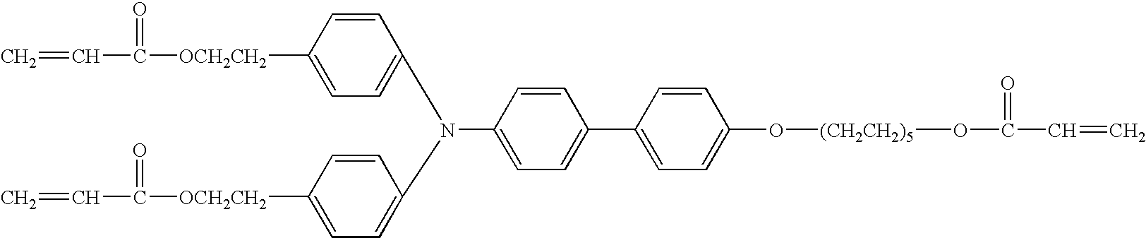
C1([OCH2CH2]C(=O)C=C)=CC=C(N(C2=CC=C([OCH2CH2]C(C=C)=O)C=C2)C2=CC=C(C3=CC=C(O[(CH2CH2)5]OC(=O)C=C)C=C3)C=C2)C=C1
